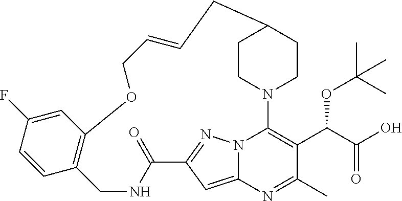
C1CN2CCC1CC=CCOC1=C(CNC(=O)C3=NN4C2=C(C(C(=O)O)OC(C)(C)C)C(C)=NC4=C3)C=CC(F)=C1
